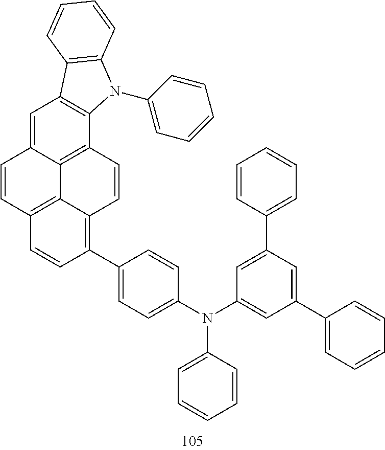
C1=C2C3=C(C4=C1C1=C(N4C4=CC=CC=C4)C=CC=C1)C=CC1=C(C4=CC=C(N(C5=CC(C6=CC=CC=C6)=CC(C6=CC=CC=C6)=C5)C5=CC=CC=C5)C=C4)C=CC(=C31)C=C2
